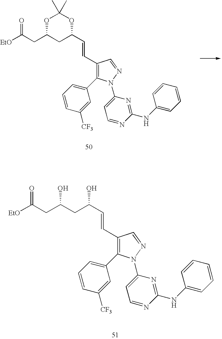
C1(C=CC(CC(CC([EtO])=O)O)O)=C(C2=CC=CC([CF3])=C2)N(C2=CC=NC(NC3=CC=CC=C3)=N2)N=C1.C1(C=CC2CC(CC([EtO])=O)OC(C)(C)O2)=C(C2=CC=CC([CF3])=C2)N(C2=CC=NC(NC3=CC=CC=C3)=N2)N=C1
